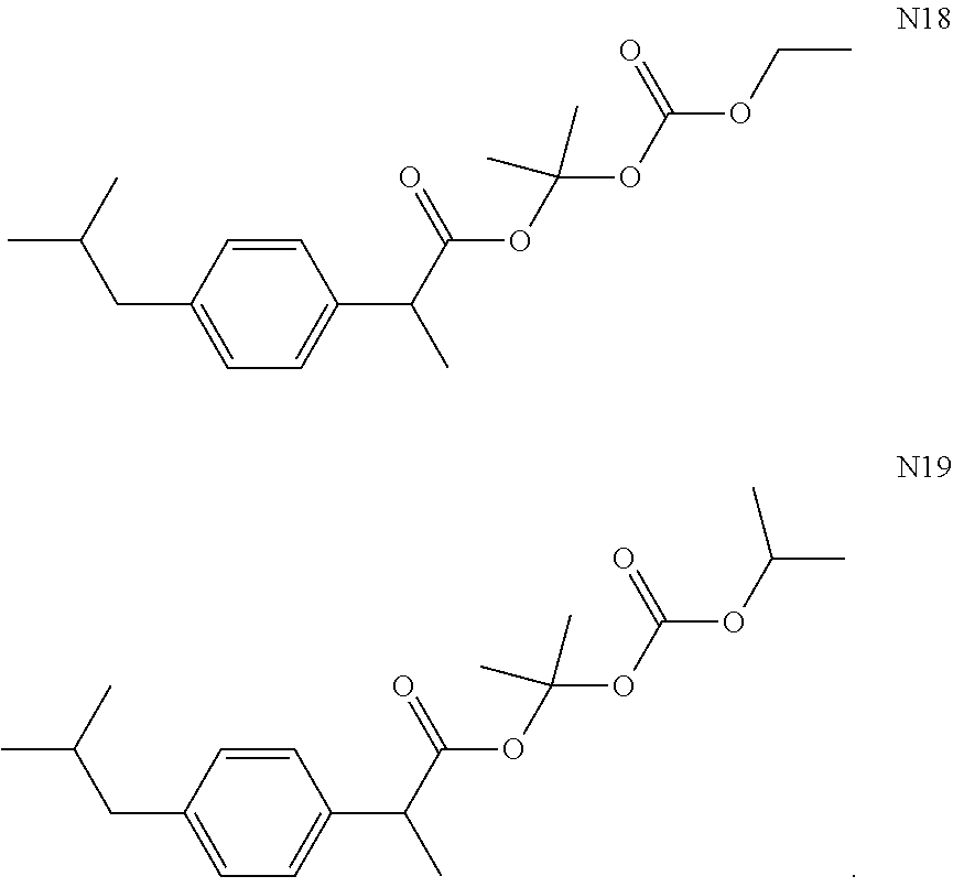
C1=C(CC(C)C)C=CC(C(C(=O)OC(OC(OC(C)C)=O)(C)C)C)=C1.C1=C(CC(C)C)C=CC(C(C(=O)OC(OC(OCC)=O)(C)C)C)=C1
